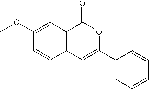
C12=C(C(=O)OC(C3=CC=CC=C3C)=C1)C=C(OC)C=C2
